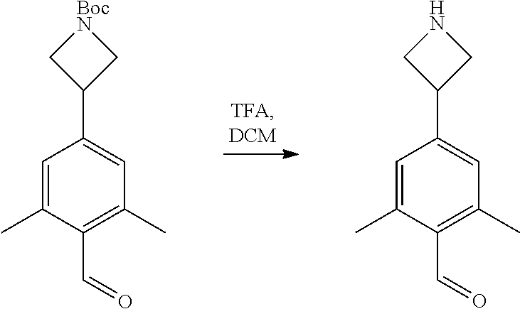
C1=C(C)C(C=O)=C(C)C=C1C1CNC1.C1=C(C)C(C=O)=C(C)C=C1C1C[BocN]C1
